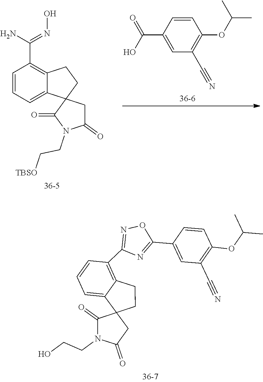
C1=CC(C(O)=O)=CC(C#N)=C1OC(C)C.C1=CC=C2C(=C1C(N)=NO)CCC21C(=O)N(CC[TBSO])C(=O)C1.C1=CC(C2=NC(C3=C4C(=CC=C3)C3(CC4)C(=O)N(CCO)C(=O)C3)=NO2)=CC(C#N)=C1OC(C)C
